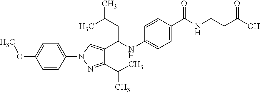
C(C(NC1=CC=C(C(=O)NCCC(O)=O)C=C1)C1=CN(C2=CC=C(OC)C=C2)N=C1C(C)C)C(C)C
